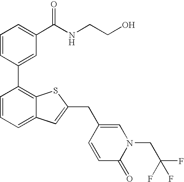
C1=CC(C2=C3C(=CC=C2)C=C(CC2=CN(CC(F)(F)F)C(=O)C=C2)S3)=CC(C(NCCO)=O)=C1
